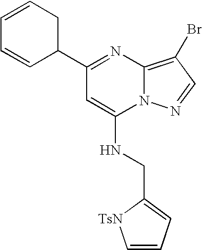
C1=CCC(C2=NC3=C(Br)C=NN3C(NCC3=CC=C[TsN]3)=C2)C=C1
